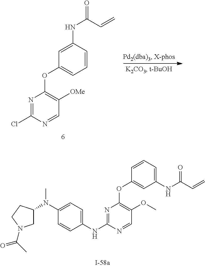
N1=C(Cl)N=CC([OMe])=C1OC1=CC=CC(NC(=O)C=C)=C1.N1=C(NC2=CC=C(N(C3CN(C(C)=O)CC3)C)C=C2)N=CC(OC)=C1OC1=CC(NC(C=C)=O)=CC=C1
